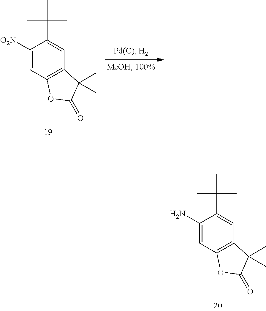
CC(C1=CC2=C(C=C1[O2N])OC(=O)C2(C)C)(C)C.CC(C1=CC2=C(C=C1N)OC(=O)C2(C)C)(C)C
